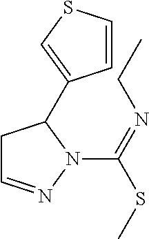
C1C=NN(C(=NCC)SC)C1C1=CSC=C1
